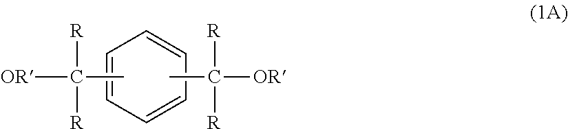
C1=CC=CC=C1.CC([OR])([R])[R].CC([OR])([R])[R]
